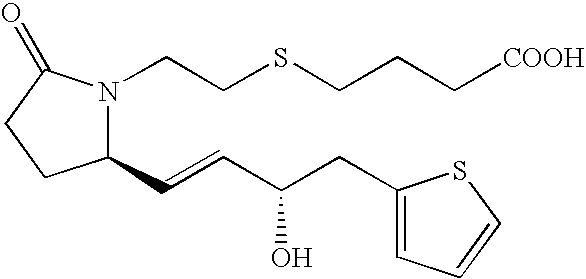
C1(C=CC(CC2=CC=CS2)O)N(CCSCCC[COOH])C(=O)CC1
